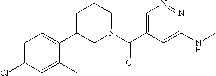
C1=C(Cl)C=C(C)C(C2CN(C(C3=CN=NC(NC)=C3)=O)CCC2)=C1
